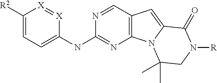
C12=C(C=NC(NC3=CC=C([R2])[X]=[X]3)=N1)C=C1N2C(C)(C)CN([R])C1=O
